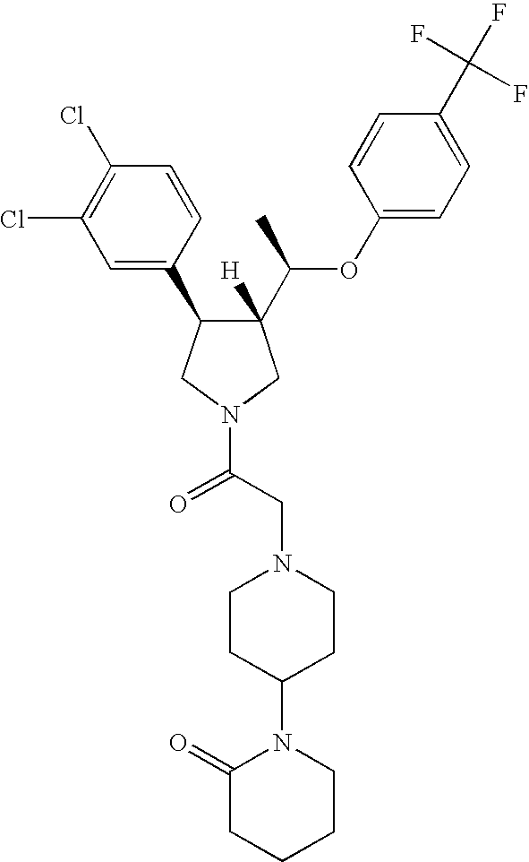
C1(C(C)OC2=CC=C(C(F)(F)F)C=C2)([H])C(C2=CC(Cl)=C(Cl)C=C2)CN(C(CN2CCC(N3C(=O)CCCC3)CC2)=O)C1
